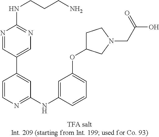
C1=CN=C(NC2=CC(OC3CCN(CC(O)=O)C3)=CC=C2)C=C1C1=CN=C(NCCCN)N=C1
